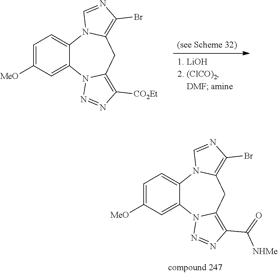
C1=C([MeO])C=C2C(=C1)N1C(=C(Br)N=C1)CC1=C([CO2Et])N=NN21.C1=C([MeO])C=C2C(=C1)N1C(=C(Br)N=C1)CC1=C(C([NHMe])=O)N=NN21
